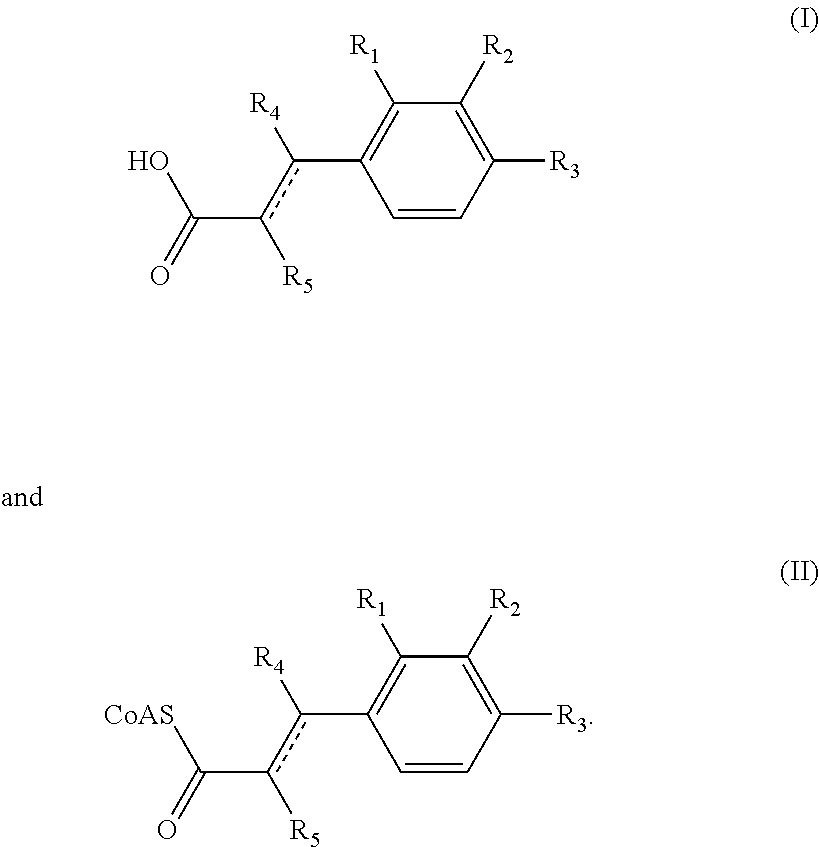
[R5]c(C(O)=O)c(C1=C([R1])C([R2])=C([R3])C=C1)[R4].[R5]c(C(=O)[CoAS])c(C1=C([R1])C([R2])=C([R3])C=C1)[R4]
